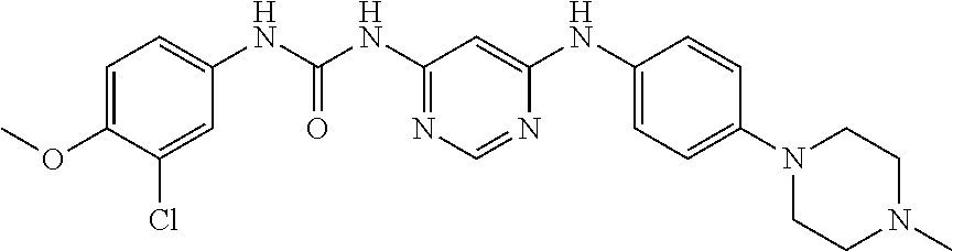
C1=C(OC)C(Cl)=CC(NC(NC2=NC=NC(NC3=CC=C(N4CCN(C)CC4)C=C3)=C2)=O)=C1
